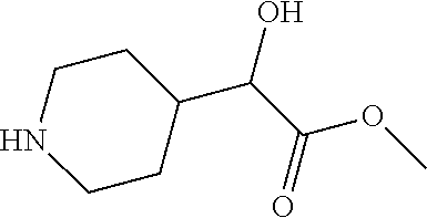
N1CCC(C(C(OC)=O)O)CC1
